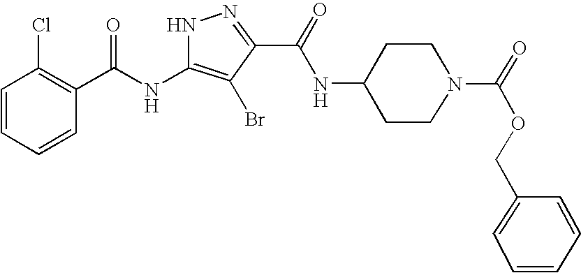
C1=CC=CC(C(NC2=C(Br)C(C(=O)NC3CCN(C(=O)OCC4=CC=CC=C4)CC3)=NN2)=O)=C1Cl
